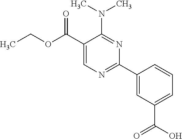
N(C1=NC(C2=CC(C(=O)O)=CC=C2)=NC=C1C(OCC)=O)(C)C
